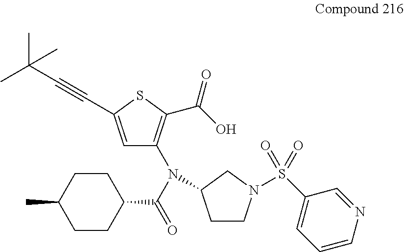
C1=C(C#CC(C)(C)C)SC(C(O)=O)=C1N(C1CCN(S(=O)(=O)C2=CC=CN=C2)C1)C(C1CCC(C)CC1)=O
